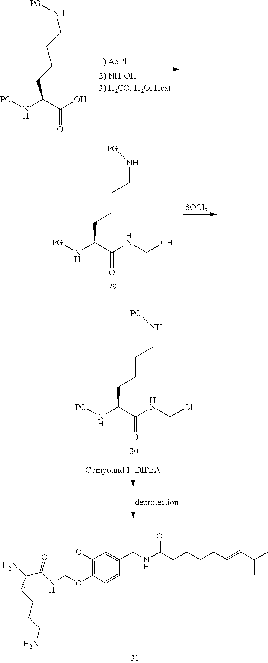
[PG]NC(C(O)=O)CCCCN[PG].[PG]NC(C(=O)NCO)CCCCN[PG].[SOCl2].[PG]NC(C(=O)NCCl)CCCCN[PG].C1(OCNC(C(N)CCCCN)=O)=C(OC)C=C(CNC(CCCCC=CC(C)C)=O)C=C1
